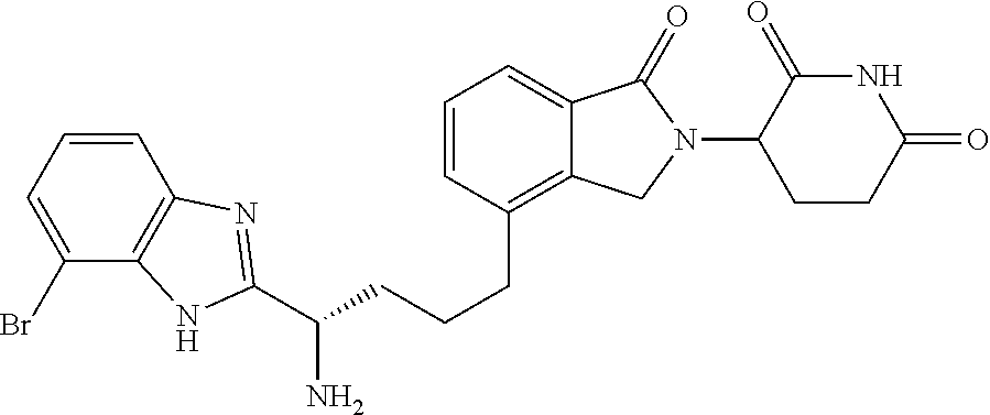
C(CCCC1=C2C(=CC=C1)C(=O)N(C1C(=O)NC(=O)CC1)C2)(N)C1=NC2=C(C(Br)=CC=C2)N1
